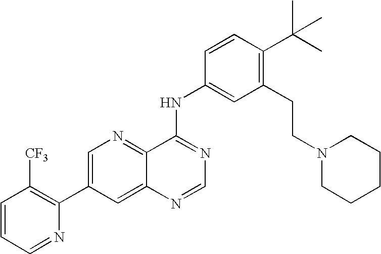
C1=CC=NC(C2=CN=C3C(=C2)N=CN=C3NC2=CC(CCN3CCCCC3)=C(C(C)(C)C)C=C2)=C1[CF3]
